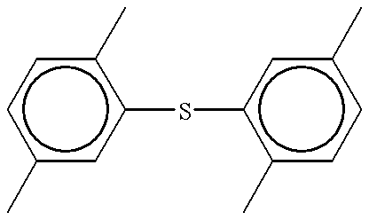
c1c(C)cc(Sc2c(C)ccc(C)c2)c(C)c1
